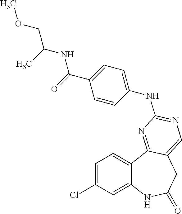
C1=C(Cl)C=C2C(=C1)C1=NC(NC3=CC=C(C(=O)NC(COC)C)C=C3)=NC=C1CC(=O)N2
